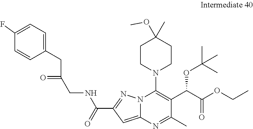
C1(OC)(C)CCN(C2=C(C(C(=O)OCC)OC(C)(C)C)C(C)=NC3=CC(C(NCC(CC4=CC=C(F)C=C4)=O)=O)=NN23)CC1
